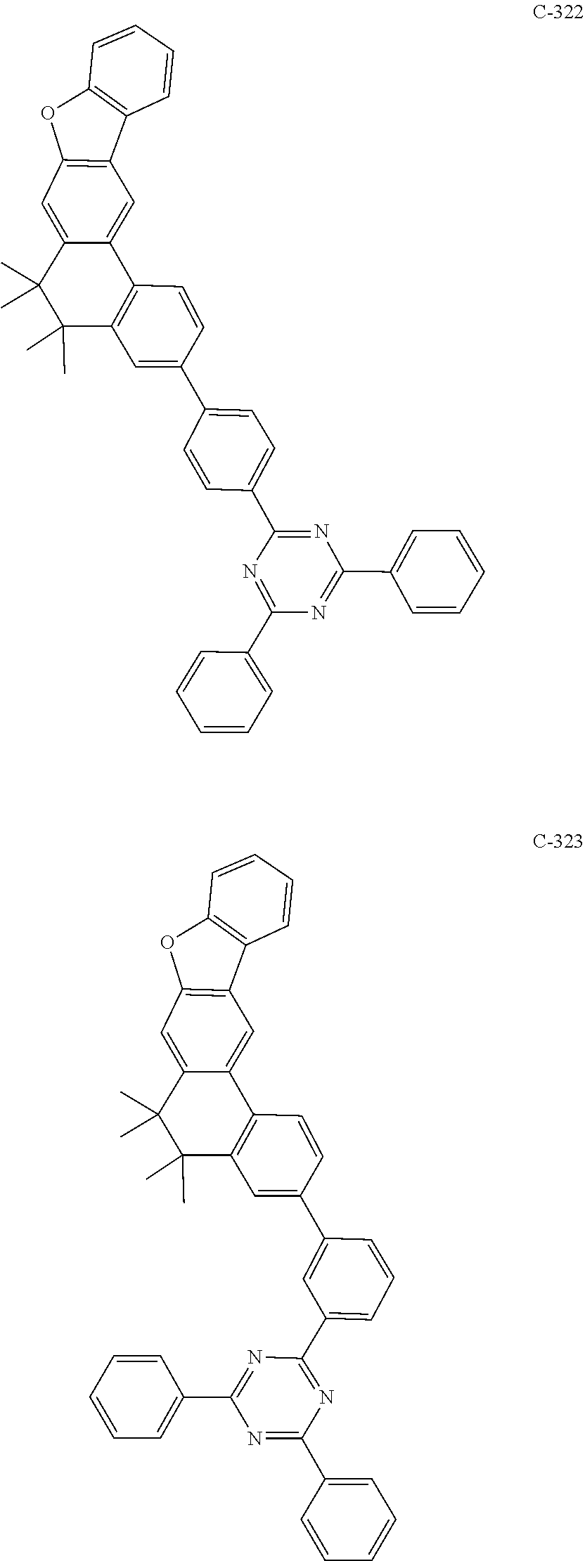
C12=C(C3=C(C=C4C(C)(C)C(C)(C)C5=C(C4=C3)C=CC(C3=CC=C(C4=NC(C6=CC=CC=C6)=NC(C6=CC=CC=C6)=N4)C=C3)=C5)O1)C=CC=C2.C12=C(C3=C(C=C4C(C)(C)C(C)(C)C5=C(C4=C3)C=CC(C3=CC(C4=NC(C6=CC=CC=C6)=NC(C6=CC=CC=C6)=N4)=CC=C3)=C5)O1)C=CC=C2
